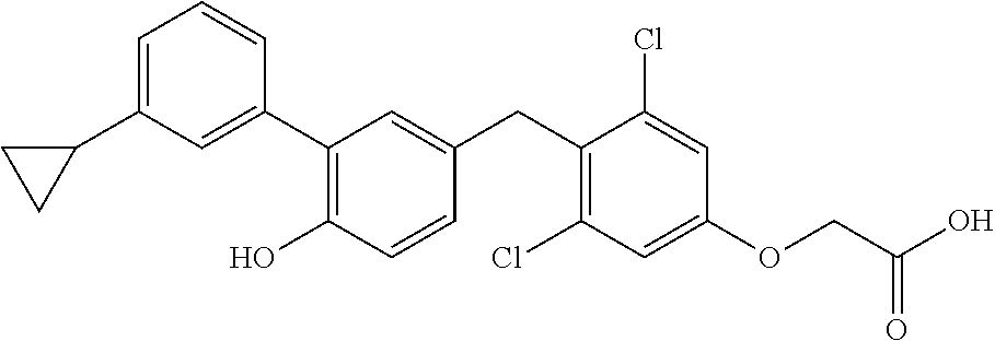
C1(C2=C(O)C=CC(CC3=C(Cl)C=C(OCC(=O)O)C=C3Cl)=C2)=CC(C2CC2)=CC=C1
